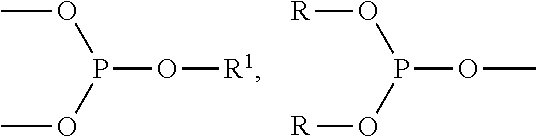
O(P(OC)OC)[R1].O(P(O[R])O[R])C
